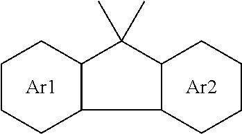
C1CCC2C(C1)C(C)(C)C1C2CCCC1.[Ar1].[Ar2]
